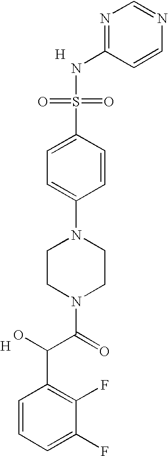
[H].N1=C(NS(=O)(=O)C2=CC=C(N3CCN(C(=O)C(C4=C(F)C(F)=CC=C4)O)CC3)C=C2)C=CN=C1.[H]
